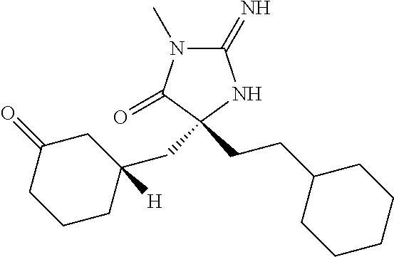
C1(=N)N(C)C(=O)C(CC2([H])CC(=O)CCC2)(CCC2CCCCC2)N1
